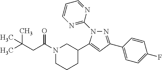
N1(C(CC(C)(C)C)=O)CCCC(C2=CC(C3=CC=C(F)C=C3)=NN2C2=NC=CC=N2)C1
